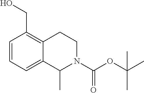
C1=CC=C2C(=C1CO)CCN(C(OC(C)(C)C)=O)C2C
